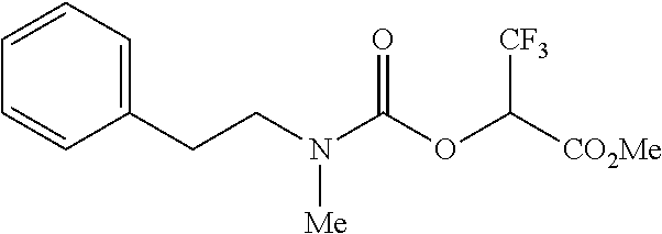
C1(CCN(C(OC([CO2Me])[CF3])=O)[Me])=CC=CC=C1
